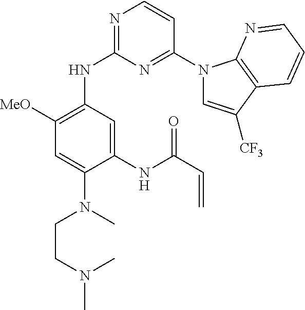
N1=C(NC2=C([MeO])C=C(N(CCN(C)C)C)C(NC(C=C)=O)=C2)N=C(N2C=C([CF3])C3=C2N=CC=C3)C=C1
